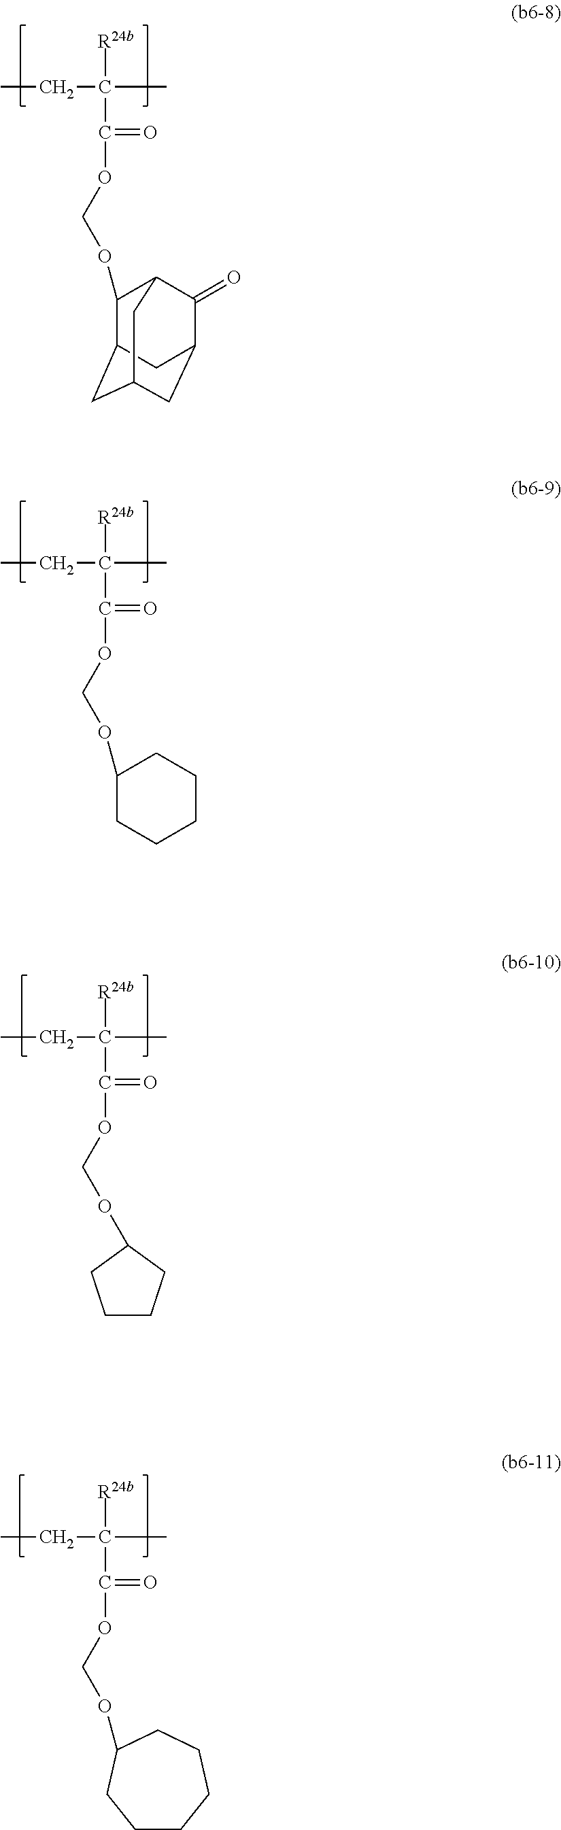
CCC([R24b])(C(=O)OCOC1C2CC3CC(C(=O)C1C3)C2)C.CCC([R24b])(C(=O)OCOC1CCCCC1)C.CCC([R24b])(C(=O)OCOC1CCCC1)C.CCC([R24b])(C(=O)OCOC1CCCCCC1)C
